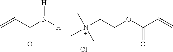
C=CC(N([H])[H])=O.C(OC(C=C)=O)CN(C)(C)C.[Cl-]
